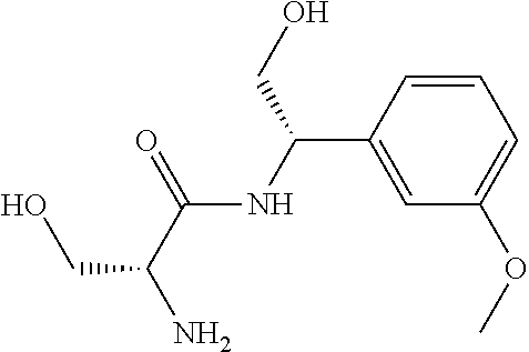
C1=CC(C(NC(C(CO)N)=O)CO)=CC(OC)=C1
